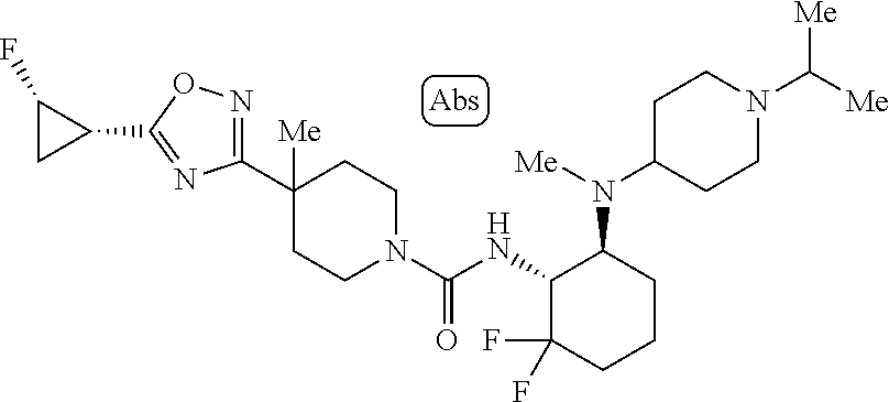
C1(C2([Me])CCN(C(NC3C(F)(F)CCCC3N(C3CCN(C([Me])[Me])CC3)[Me])=O)CC2)=NOC(C2CC2F)=N1
